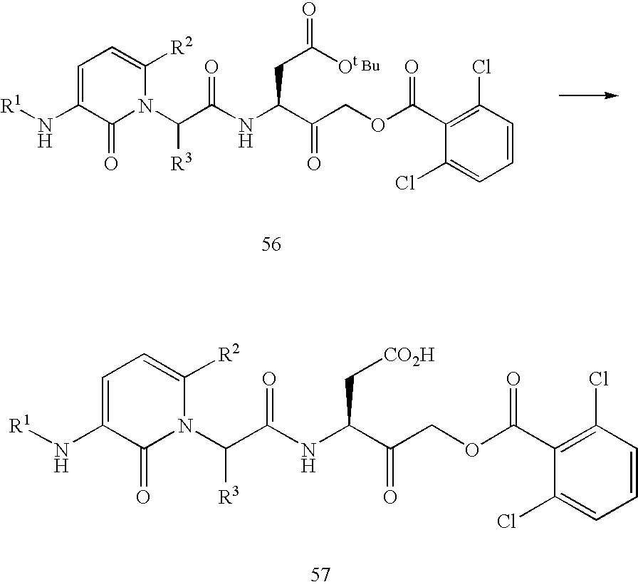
C1=C(N[R1])C(=O)N(C(C(NC(C(COC(C2=C(Cl)C=CC=C2Cl)=O)=O)CC(=O)[Ot])=O)[R3])C([R2])=C1.C1=C(N[R1])C(=O)N(C(C(NC(C(COC(C2=C(Cl)C=CC=C2Cl)=O)=O)C[CO2H])=O)[R3])C([R2])=C1
